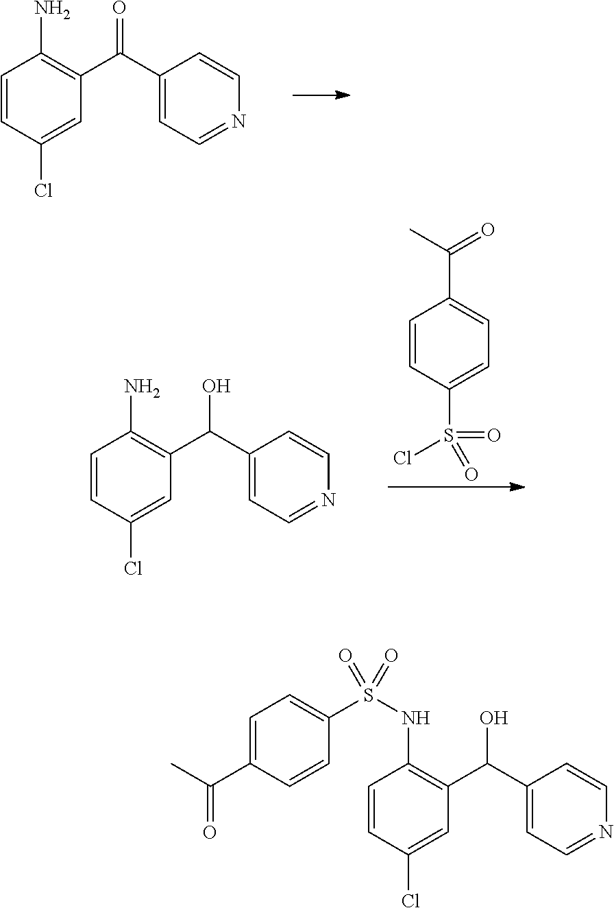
C1=CC(Cl)=CC(C(=O)C2=CC=NC=C2)=C1N.C1=CC(Cl)=CC(C(O)C2=CC=NC=C2)=C1N.C1=CC(S(Cl)(=O)=O)=CC=C1C(=O)C.C1=CC(Cl)=CC(C(O)C2=CC=NC=C2)=C1NS(C1=CC=C(C(=O)C)C=C1)(=O)=O
